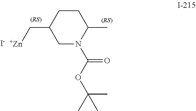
C1CC(C[Zn])CN(C(OC(C)(C)C)=O)C1C.[I-]
